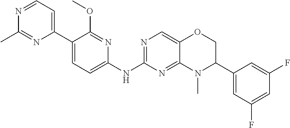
C1(C2=CC=C(NC3=NC=C4C(=N3)N(C)C(C3=CC(F)=CC(F)=C3)CO4)N=C2OC)=CC=NC(C)=N1
